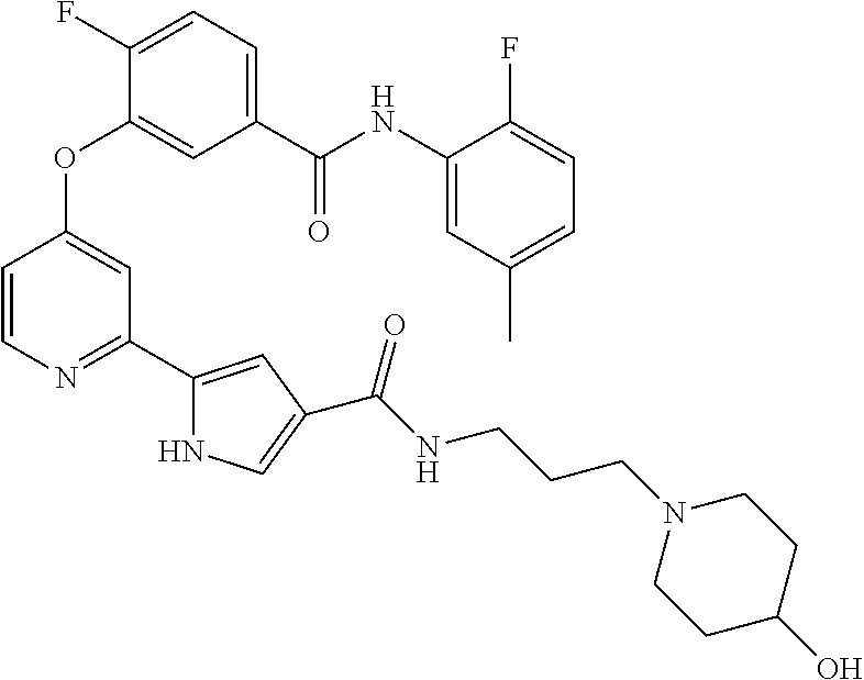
C1=C(C(=O)NC2=CC(C)=CC=C2F)C=C(OC2=CC(C3=CC(C(NCCCN4CCC(O)CC4)=O)=CN3)=NC=C2)C(F)=C1
